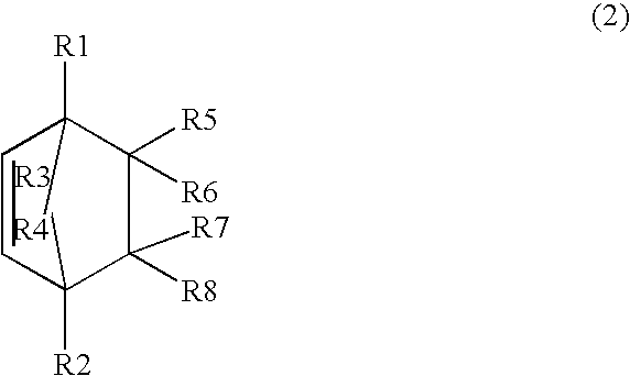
C1([R2])([R3])C([R7])([R8])C([R5])([R6])C([R1])([R4])C=C1
